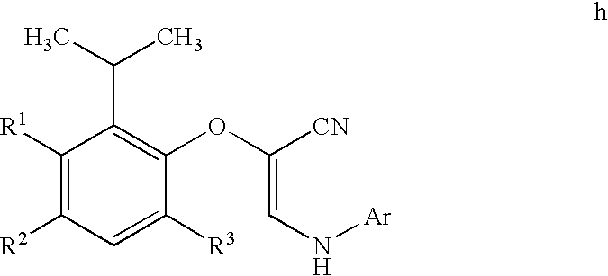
C1([R1])=C([R2])C=C([R3])C(OC([CN])=CN[Ar])=C1C(C)C
